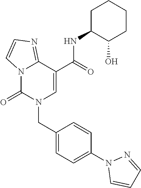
C12=NC=CN1C(=O)N(CC1=CC=C(N3C=CC=N3)C=C1)C=C2C(NC1C(O)CCCC1)=O
